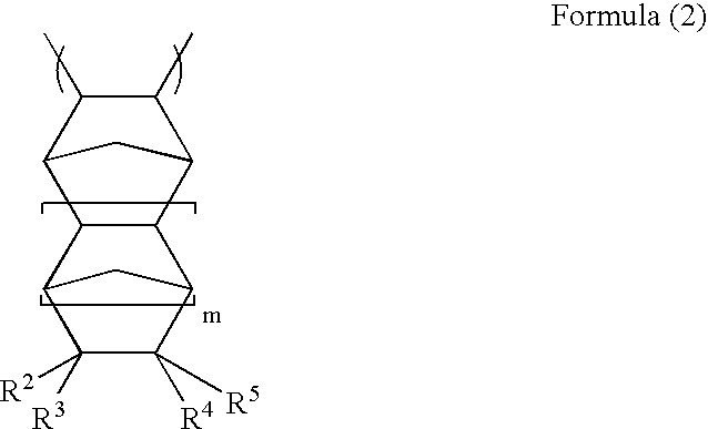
C1(C)C(C)C2CC1C1C2C2CC1C([R3])([R2])C2([R4])[R5]
